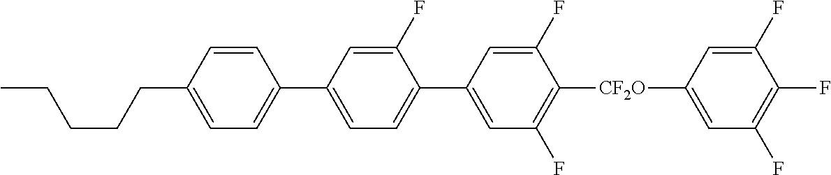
C1=C(CCCCC)C=CC(C2=CC=C(C3=CC(F)=C([CF2O]C4=CC(F)=C(F)C(F)=C4)C(F)=C3)C(F)=C2)=C1
